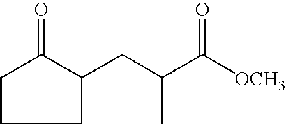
C1C(CC(C([OCH3])=O)C)C(=O)CC1
